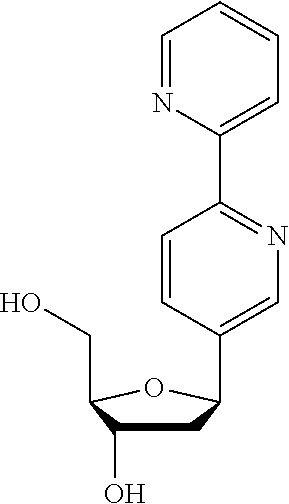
C1(C2CC(O)C(CO)O2)=CN=C(C2=CC=CC=N2)C=C1
